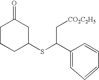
C([CO2C2H5])C(SC1CC(=O)CCC1)C1=CC=CC=C1
